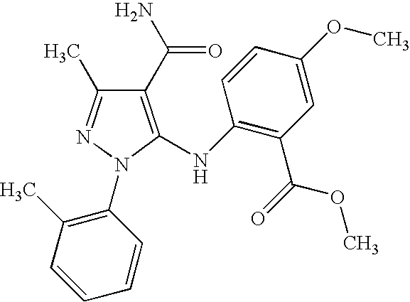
C1(C(N)=O)=C(NC2=C(C(OC)=O)C=C(OC)C=C2)N(C2=C(C)C=CC=C2)N=C1C
